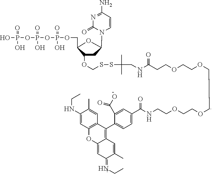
OP(=O)(O)OP(OP(OCC1OC(N2C=CC(N)=NC2=O)CC1OCSSC(C)(C)CNC(CCOCCOCCOCCOCCNC(C1=CC=C(C2=C3C(=CC(=NCC)C(C)=C3)OC3=C2C=C(C)C(NCC)=C3)C(C(O)=O)=C1)=O)=O)(O)=O)(O)=O
